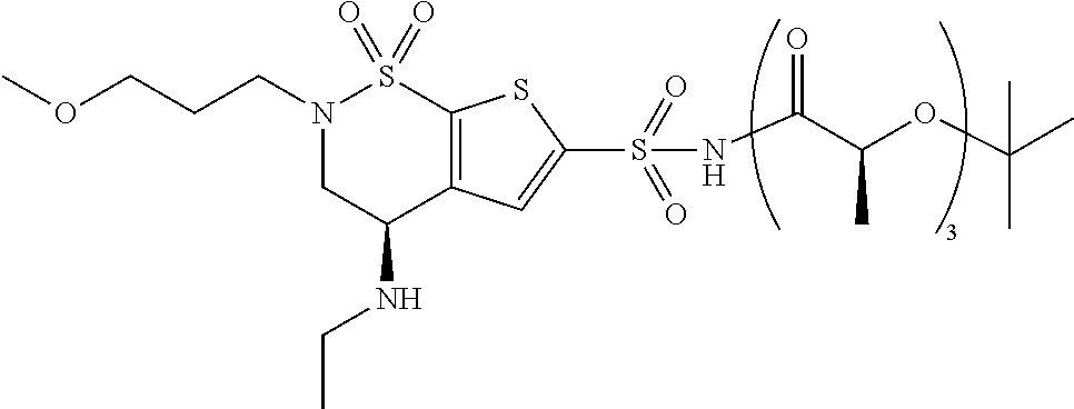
CCNC1C2=C(S(=O)(=O)N(CCCOC)C1)SC(S(NC(C(OC(C)(C)C)C)=O)(=O)=O)=C2
